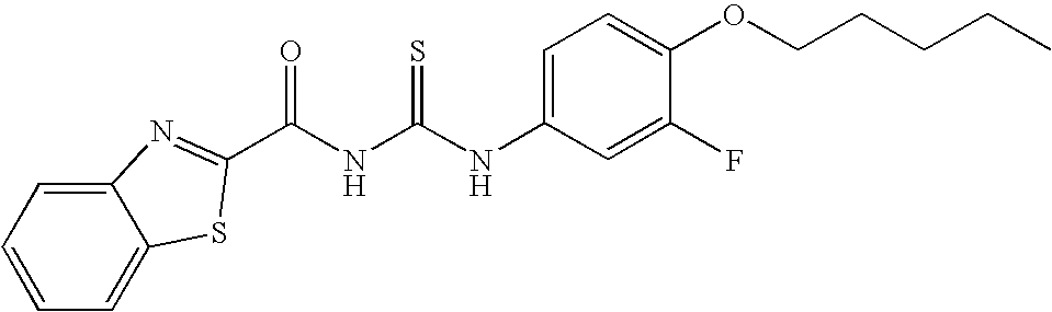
C12=CC=CC=C1SC(C(NC(NC1=CC=C(OCCCCC)C(F)=C1)=S)=O)=N2
